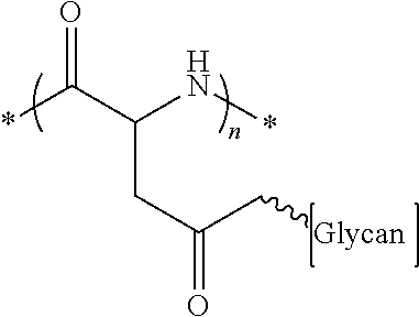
*C(C(N*)CC(=O)C[Glycan])=O
